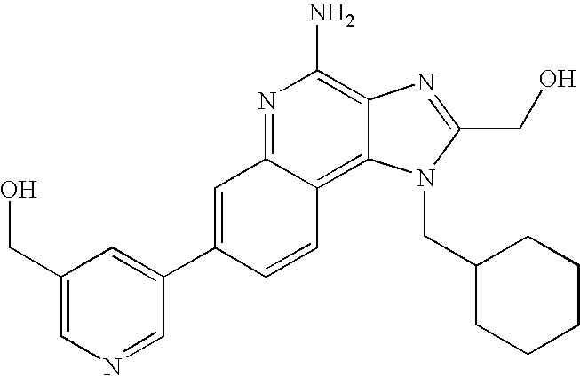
C1(CO)=CN=CC(C2=CC3=NC(N)=C4C(=C3C=C2)N(CC2CCCCC2)C(CO)=N4)=C1
